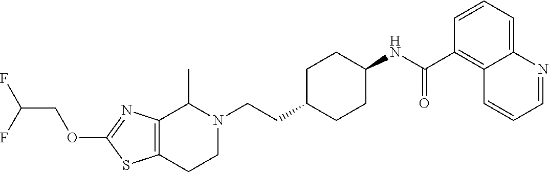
C1(OCC(F)F)=NC2=C(S1)CCN(CCC1CCC(NC(C3=C4C(=CC=C3)N=CC=C4)=O)CC1)C2C
